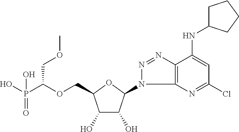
OP(C(OCC1C(O)C(O)C(N2C3=C(N=N2)C(NC2CCCC2)=CC(Cl)=N3)O1)COC)(=O)O
